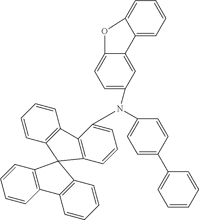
C1=C(C2=CC=CC=C2)C=CC(N(C2=CC=CC3=C2C2=C(C=CC=C2)C32C3=C(C=CC=C3)C3=C2C=CC=C3)C2=CC=C3OC4=CC=CC=C4C3=C2)=C1
